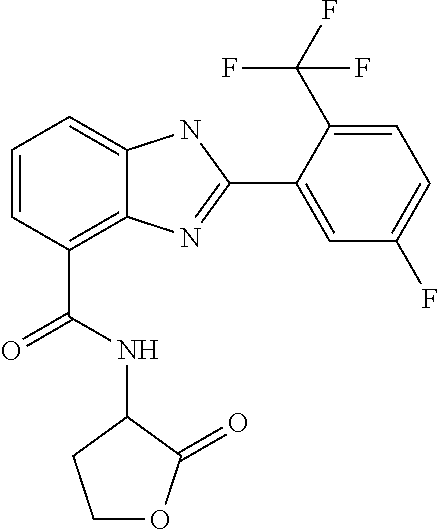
C1=CC(C(NC2CCOC2=O)=O)=C2C(=C1)NC(C1=CC(F)=CC=C1C(F)(F)F)=N2
